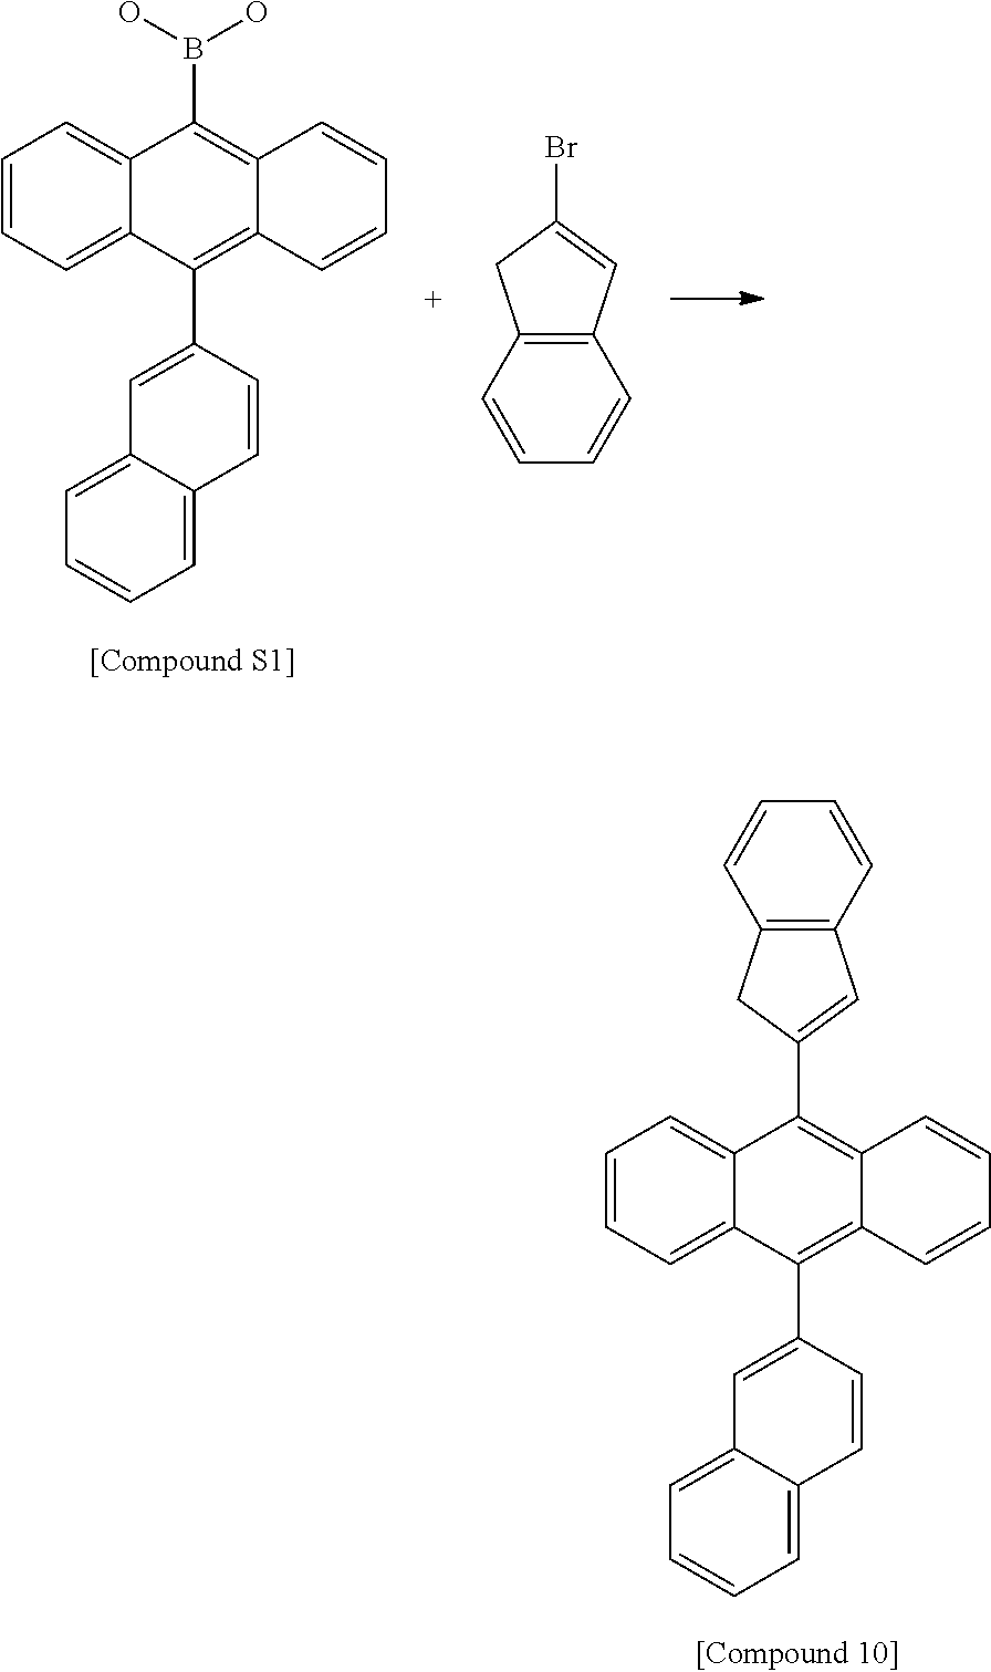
C1=CC=C2C(=C1)C(B(O)O)=C1C(=C2C2=CC3=CC=CC=C3C=C2)C=CC=C1.C12=C(C=CC=C1)CC(Br)=C2.C1=CC=C2C(=C1)C(C1=CC3=C(C1)C=CC=C3)=C1C(=C2C2=CC3=CC=CC=C3C=C2)C=CC=C1
